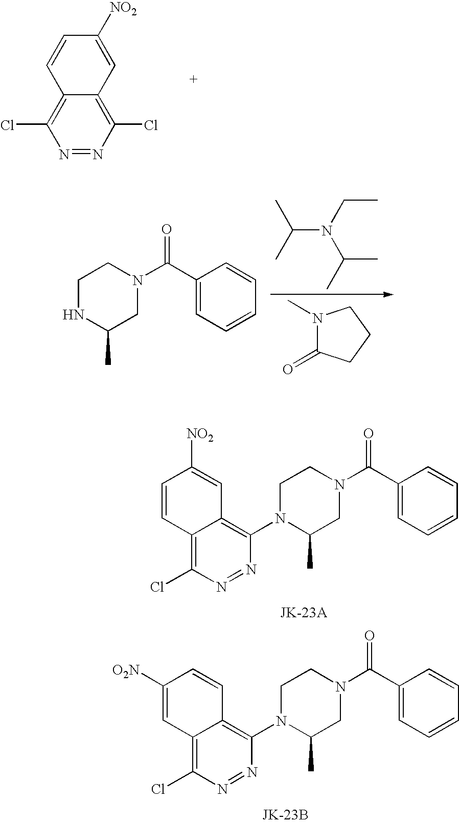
N1=NC(Cl)=C2C(=C1Cl)C=CC([NO2])=C2.C1NC(C)CN(C(C2=CC=CC=C2)=O)C1.CC(C)N(CC)C(C)C.N1(C)C(=O)CCC1.C1=CC2=C(Cl)N=NC(N3C(C)CN(C(C4=CC=CC=C4)=O)CC3)=C2C=C1[NO2].C1([O2N])=CC2=C(Cl)N=NC(N3C(C)CN(C(C4=CC=CC=C4)=O)CC3)=C2C=C1
